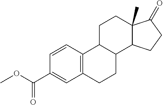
C12=C(CCC3C1CCC1(C)C3CCC1=O)C=C(C(OC)=O)C=C2
